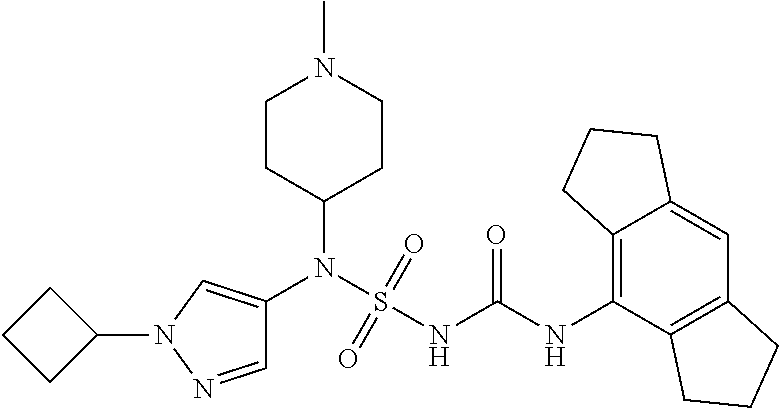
C1(N(S(NC(NC2=C3C(=CC4=C2CCC4)CCC3)=O)(=O)=O)C2=CN(C3CCC3)N=C2)CCN(C)CC1
